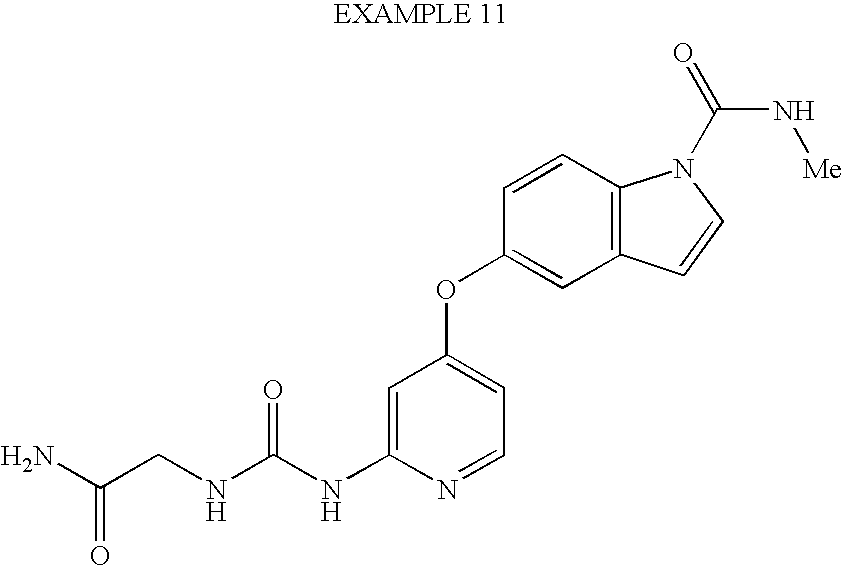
N(C(NC1=CC(OC2=CC3=C(C=C2)N(C(=O)N[Me])C=C3)=CC=N1)=O)CC(N)=O
